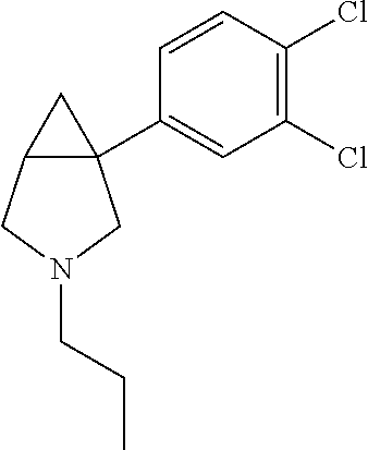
C12(C3=CC(Cl)=C(Cl)C=C3)C(CN(CCC)C1)C2
